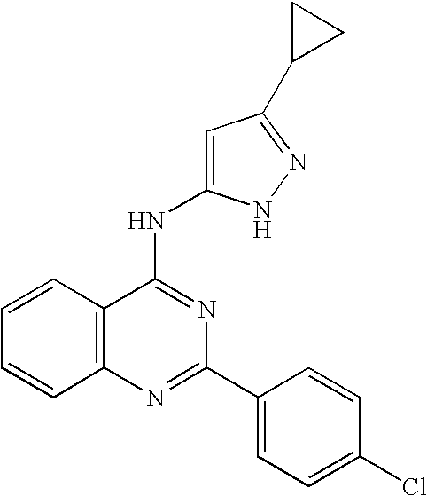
C12=C(N=C(C3=CC=C(Cl)C=C3)N=C1NC1=CC(C3CC3)=NN1)C=CC=C2
